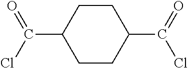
C1CC(C(=O)Cl)CCC1C(=O)Cl
